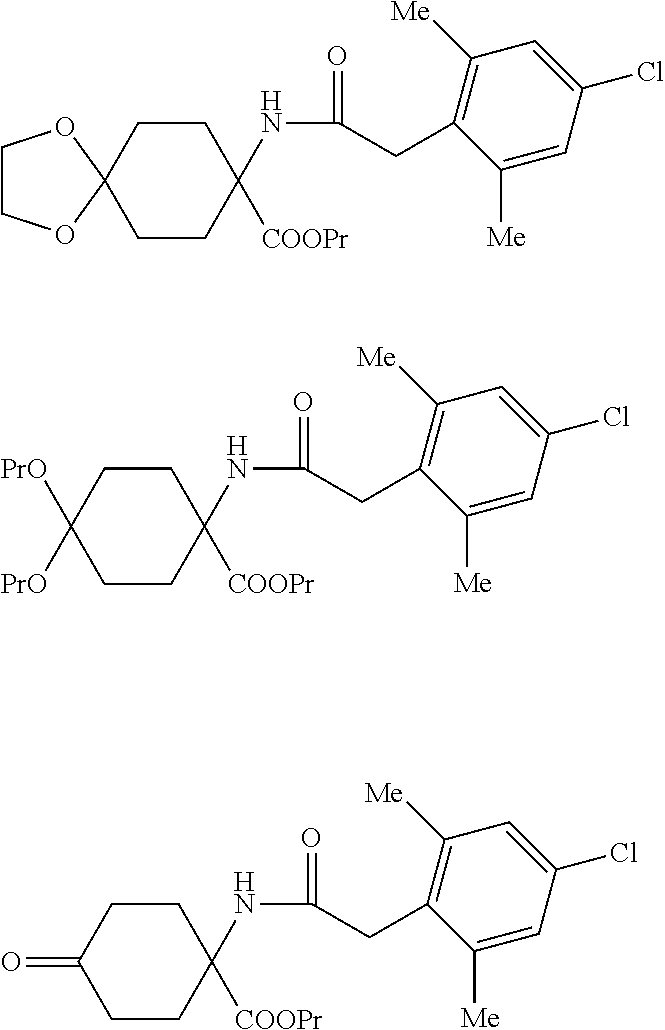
C1COC2(O1)CCC([COOPr])(NC(=O)CC1=C([Me])C=C(Cl)C=C1[Me])CC2.[PrO]C1([PrO])CCC([COOPr])(NC(=O)CC2=C([Me])C=C(Cl)C=C2[Me])CC1.C1(=O)CCC([COOPr])(NC(=O)CC2=C([Me])C=C(Cl)C=C2[Me])CC1
